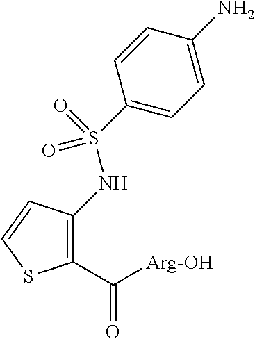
C1(C([Arg-OH])=O)=C(NS(=O)(=O)C2=CC=C(N)C=C2)C=CS1
